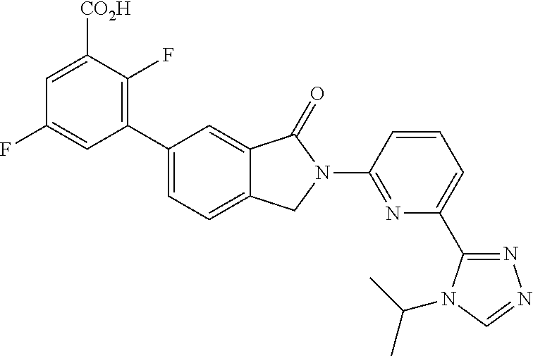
C1=C([CO2H])C(F)=C(C2=CC=C3C(=C2)C(=O)N(C2=NC(C4=NN=CN4C(C)C)=CC=C2)C3)C=C1F
